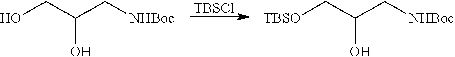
OC(CO)C[NHBoc].OC(C[TBSO])C[NHBoc].[TBSCl]
